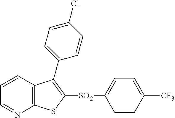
C1=CC2=C(N=C1)SC([SO2]C1=CC=C([CF3])C=C1)=C2C1=CC=C(Cl)C=C1
